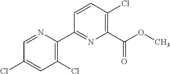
O(C)C(C1=C(Cl)C=CC(C2=C(Cl)C=C(Cl)C=N2)=N1)=O
